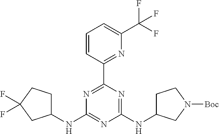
N1=C(C2=NC(C(F)(F)F)=CC=C2)N=C(NC2CCN([Boc])C2)N=C1NC1CCC(F)(F)C1
